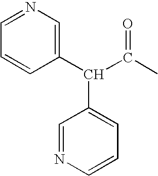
C1=NC=C(C(C(C)=O)C2=CC=CN=C2)C=C1
